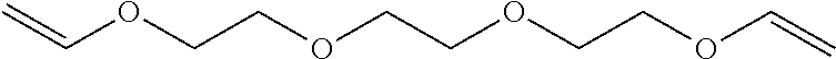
C(OC=C)COCCOCCOC=C
